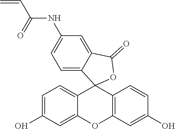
C=CC(=O)NC1=CC=C2C(=C1)C(=O)OC21C2=CC=C(O)C=C2OC2=C1C=CC(O)=C2
